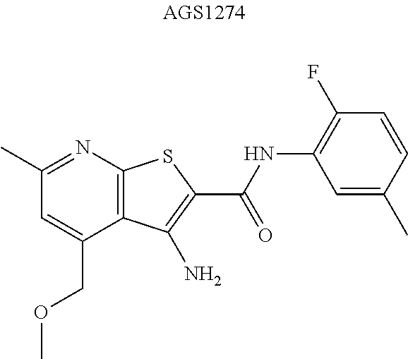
C1=C(COC)C2=C(N=C1C)SC(C(NC1=C(F)C=CC(C)=C1)=O)=C2N
